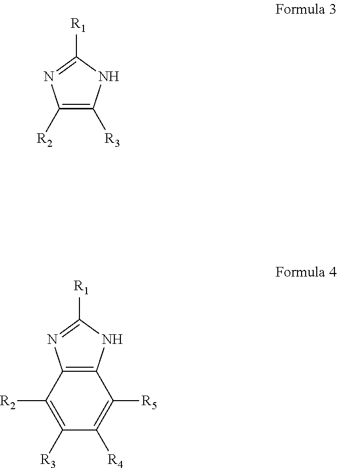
C1([R2])=C([R3])NC([R1])=N1.C12=C(NC([R1])=N1)C([R5])=C([R4])C([R3])=C2[R2]
